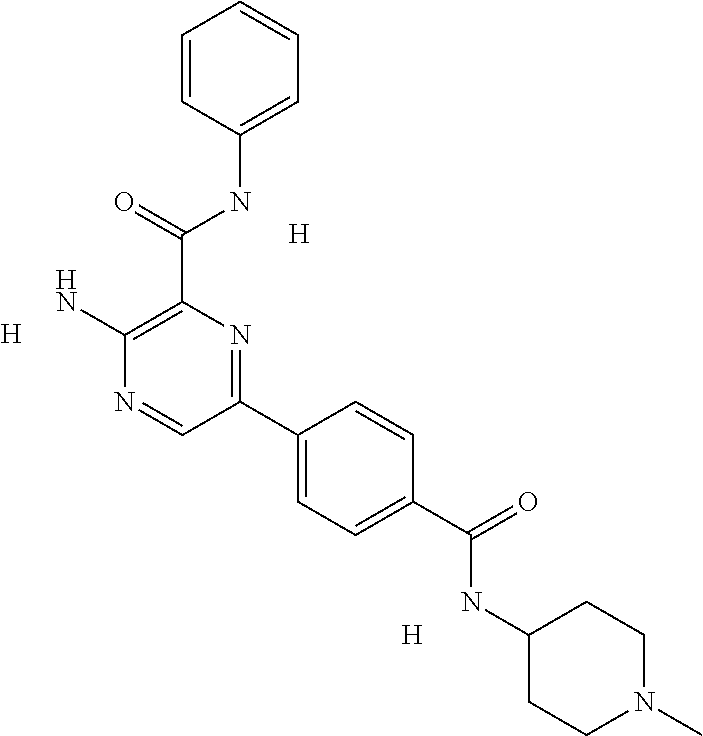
[H].[H].C1(C(NC2=CC=CC=C2)=O)=C(N)N=CC(C2=CC=C(C(=O)NC3CCN(C)CC3)C=C2)=N1.[H]
